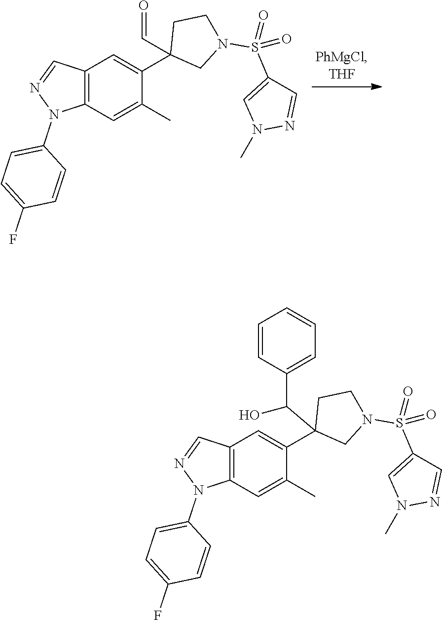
C12=C(C=C(C)C(C3(C=O)CN(S(=O)(C4=CN(C)N=C4)=O)CC3)=C1)N(C1=CC=C(F)C=C1)N=C2.C12=C(C=C(C)C(C3(C(C4=CC=CC=C4)O)CN(S(=O)(C4=CN(C)N=C4)=O)CC3)=C1)N(C1=CC=C(F)C=C1)N=C2
